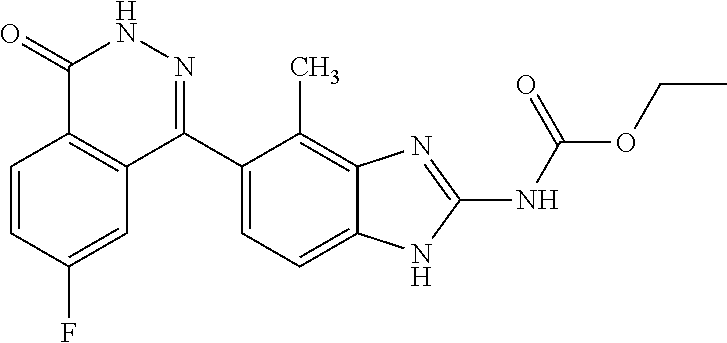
O(C(=O)NC1=NC2=C(C)C(C3=NNC(=O)C4=C3C=C(F)C=C4)=CC=C2N1)CC
